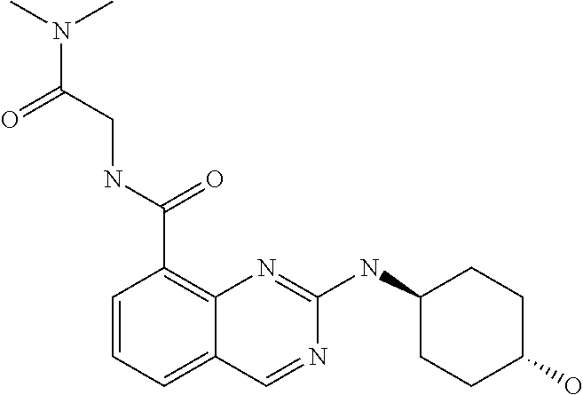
C1=CC=C2C(=C1C(NCC(N(C)C)=O)=O)N=C(NC1CCC(O)CC1)N=C2
